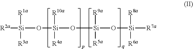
[R2a][Si](O[Si](O[Si]([R9a])([R5a])O[Si]([R7a])([R8a])[R6a])([R10a])[R4a])([R1a])[R3a]
